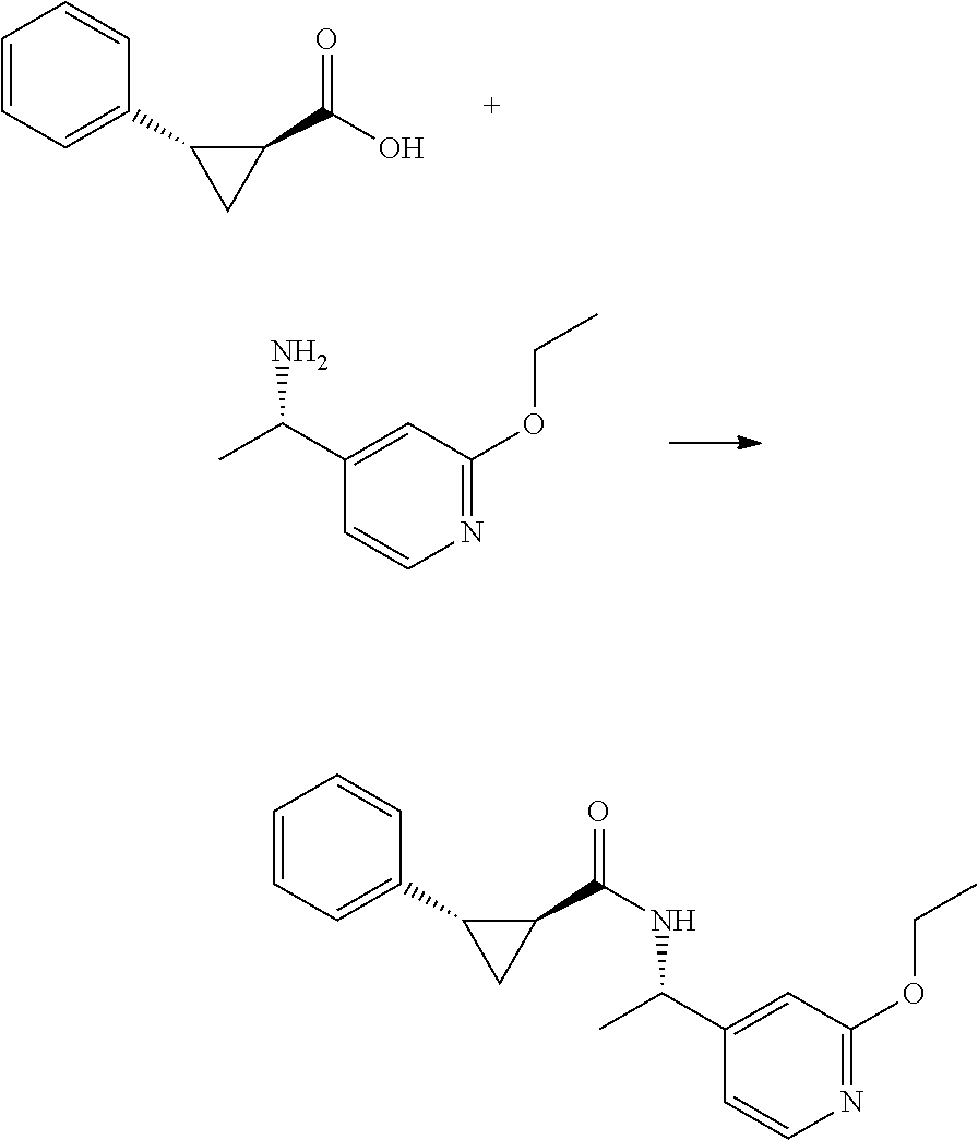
C1=CC=C(C2CC2C(O)=O)C=C1.N1=C(OCC)C=C(C(C)N)C=C1.C1=CC=C(C2CC2C(NC(C2=CC(OCC)=NC=C2)C)=O)C=C1
